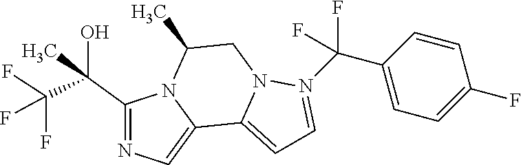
C1(C(C(F)(F)F)(O)C)=NC=C2N1C(C)CN1C2=CC=N1C(C1=CC=C(F)C=C1)(F)F
